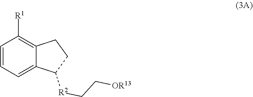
C1=CC=C2C(=C1[R1])CCC2[R2]CC[OR13]
